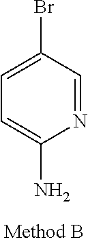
C1(Br)=CC=C(N)N=C1
